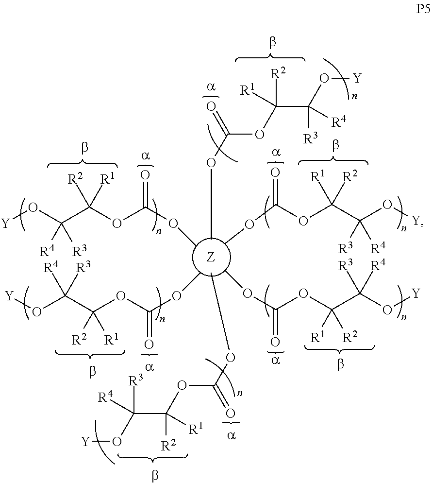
[Y]OC(C(OC(OC)=O)([R2])[R1])([R4])[R3].[Z].COC(=O)OC(C(O[Y])([R3])[R4])([R1])[R2].COC(=O)OC(C(O[Y])([R3])[R4])([R1])[R2].[Y]OC(C(OC(OC)=O)([R2])[R1])([R4])[R3].COC(OC(C([R3])([R4])O[Y])([R2])[R1])=O.COC(=O)OC(C(O[Y])([R3])[R4])([R2])[R1]
